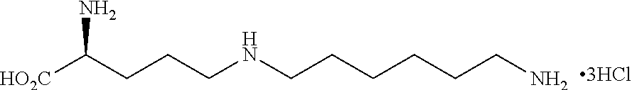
N(CCCCCCN)CCCC(N)[HO2C]
